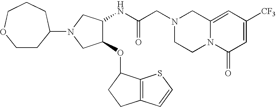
C1CC(N2CC(NC(CN3CCN4C(=CC([CF3])=CC4=O)C3)=O)C(OC3C4=C(CC3)C=CS4)C2)CCCO1
